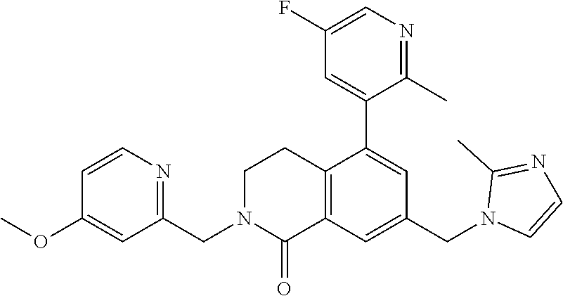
C1(CN2C(=O)C3=C(CC2)C(C2=CC(F)=CN=C2C)=CC(CN2C=CN=C2C)=C3)=NC=CC(OC)=C1
